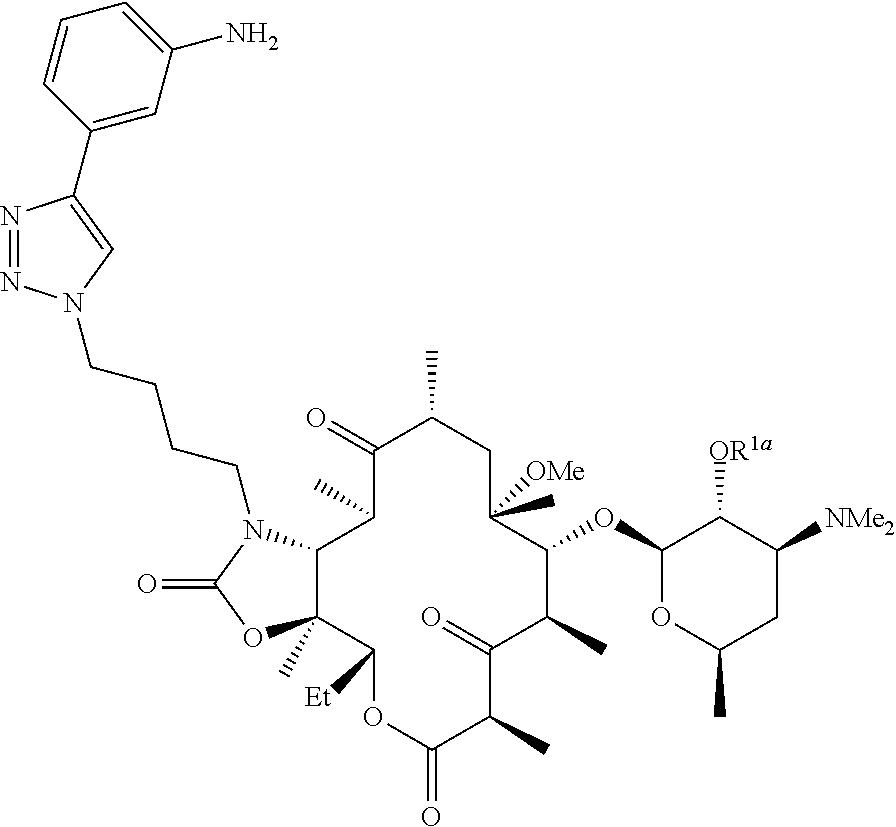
C1(=O)C(C)C2C(C)(C([Et])OC(=O)C(C)C(=O)C(C)C(OC3OC(C)CC([NMe2])C3[OR1a])C(C)([OMe])CC1C)OC(=O)N2CCCCN1N=NC(C2=CC(N)=CC=C2)=C1
